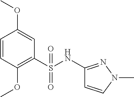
C1=CC(OC)=C(S(NC2=NN(C)C=C2)(=O)=O)C=C1OC
